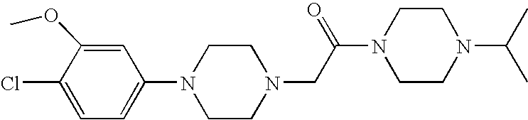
C1=C(OC)C(Cl)=CC=C1N1CCN(CC(N2CCN(C(C)C)CC2)=O)CC1
